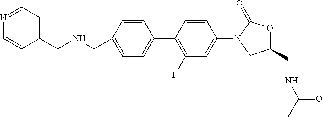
C1(CNC(=O)C)OC(=O)N(C2=CC(F)=C(C3=CC=C(CNCC4=CC=NC=C4)C=C3)C=C2)C1
